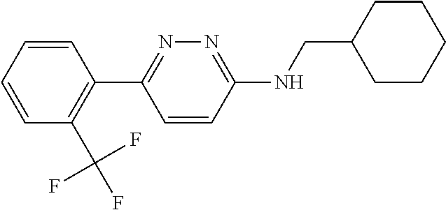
C1=CC=CC(C(F)(F)F)=C1C1=NN=C(NCC2CCCCC2)C=C1
